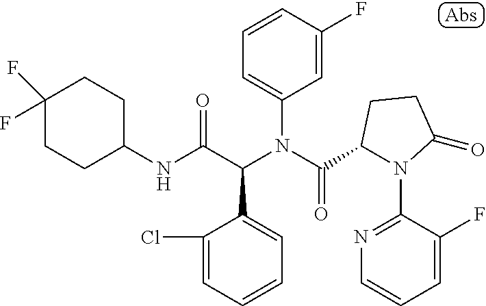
C1=CC(F)=CC(N(C(=O)C2N(C3=NC=CC=C3F)C(=O)CC2)C(C(NC2CCC(F)(F)CC2)=O)C2=CC=CC=C2Cl)=C1
